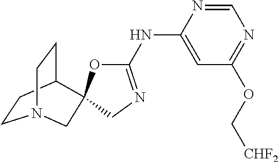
C1CC2CCN1CC21OC(NC2=CC(OC[CHF2])=NC=N2)=NC1
